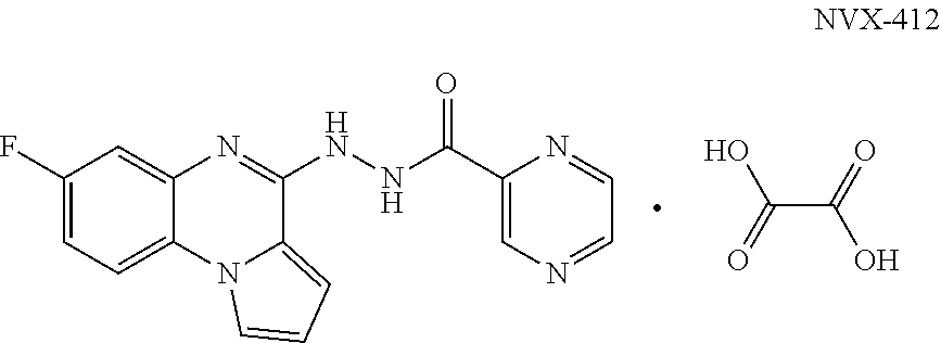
C1(F)=CC=C2C(=C1)N=C(NNC(C1=CN=CC=N1)=O)C1=CC=CN21.C(C(=O)O)(=O)O
